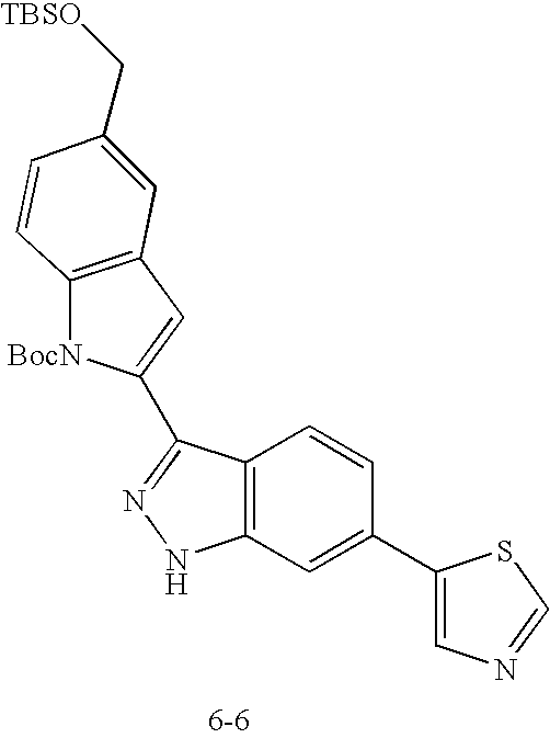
C12=C(C=C(C3=CN=CS3)C=C1)NN=C2C1=CC2=C([BocN]1)C=CC(C[TBSO])=C2
